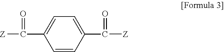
[Z]C(C1=CC=C(C([Z])=O)C=C1)=O
